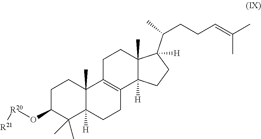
C1C(O[R20][R21])C(C)(C)C2([H])C(C)(C1)C1=C(CC2)C2([H])C(C)(CC1)C(C(CCC=C(C)C)C)([H])CC2
